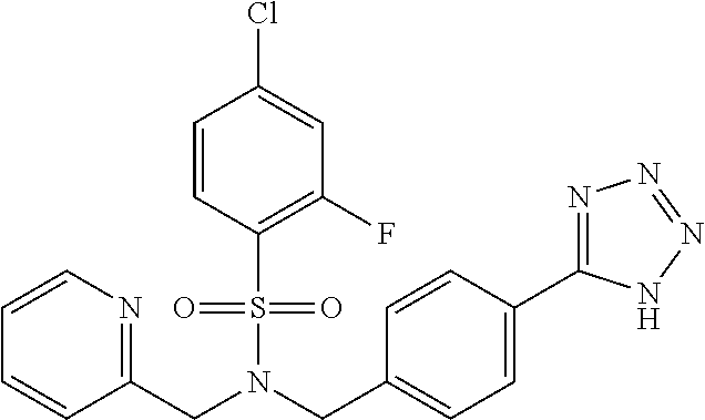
C1=CC(S(=O)(=O)N(CC2=CC=C(C3=NN=NN3)C=C2)CC2=NC=CC=C2)=C(F)C=C1Cl
